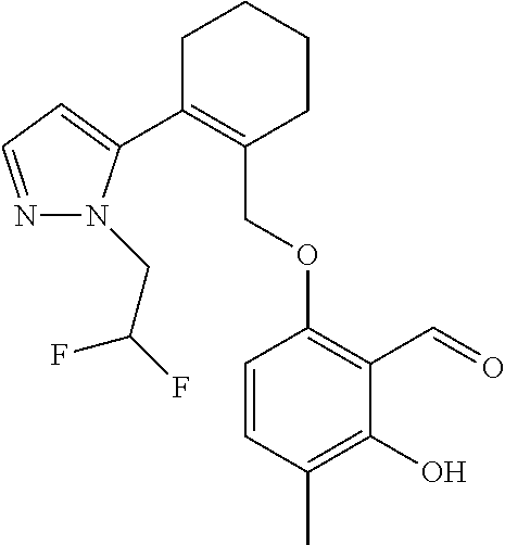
C1C(C2=CC=NN2CC(F)F)=C(COC2=C(C=O)C(O)=C(C)C=C2)CCC1
